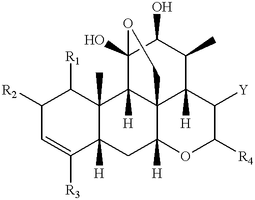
C1([R2])C=C([R3])C2([H])C(C)(C1[R1])C1([H])C34C([H])(C2)OC([R4])C([Y])C3([H])C(C)C(O)C1(O)OC4
